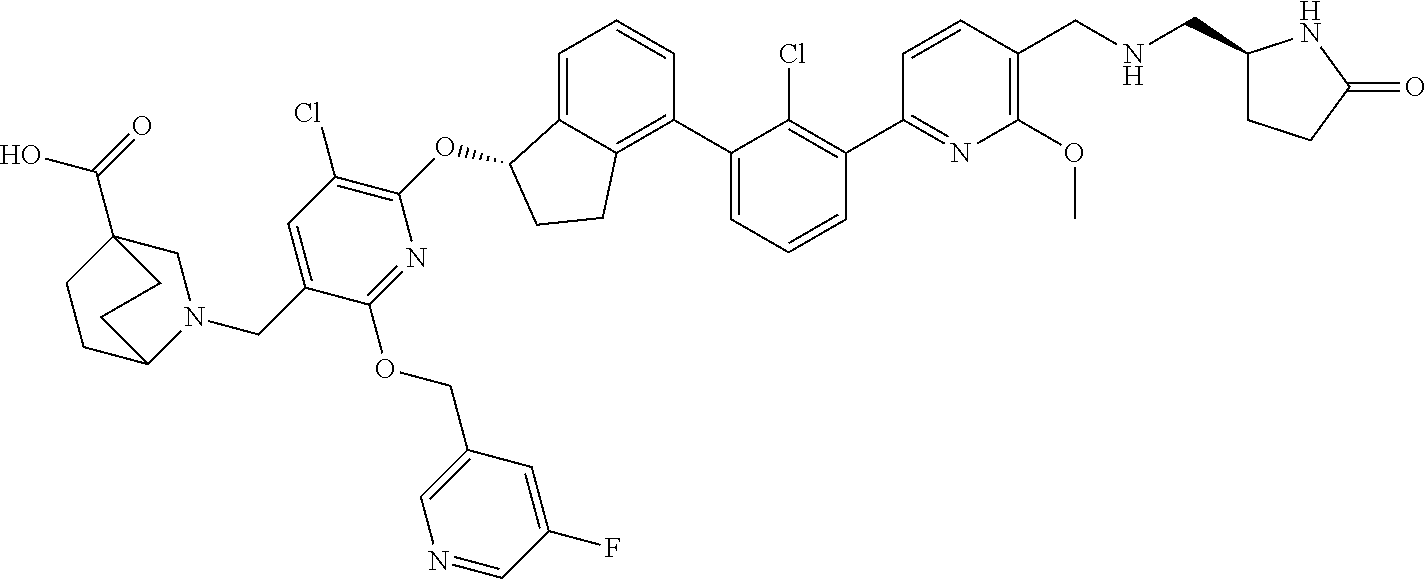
O(C1C2=CC=CC(C3=CC=CC(C4=NC(OC)=C(CNCC5CCC(=O)N5)C=C4)=C3Cl)=C2CC1)C1=C(Cl)C=C(CN2CC3(C(O)=O)CCC2CC3)C(OCC2=CN=CC(F)=C2)=N1
